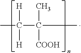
CC(C(C)([COOH])C)([H])[H]
